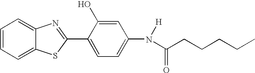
C1=CC=C2C(=C1)N=C(C1=CC=C(N([H])C(CCCCC)=O)C=C1O)S2
